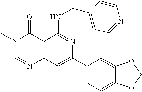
C12=C(C=C(C3=CC=C4C(=C3)OCO4)N=C1NCC1=CC=NC=C1)N=CN(C)C2=O
